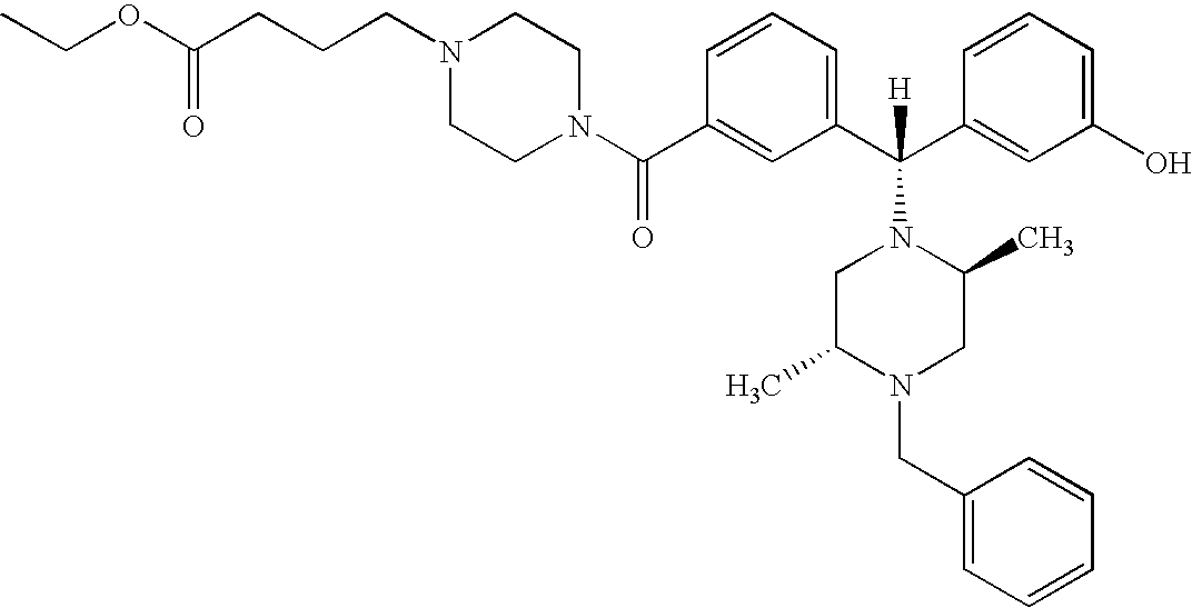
C1(C(N2CCN(CCCC(OCC)=O)CC2)=O)=CC(C(C2=CC(O)=CC=C2)([H])N2CC(C)N(CC3=CC=CC=C3)CC2C)=CC=C1
